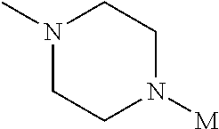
N1(C)CCN([M])CC1
